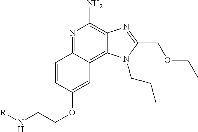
N1=C2C(=C3C(=C1N)N=C(COCC)N3CCC)C=C(OCCN[R])C=C2
